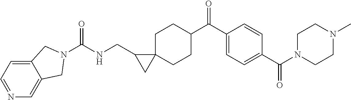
N1=CC=C2C(=C1)CN(C(NCC1CC13CCC(C(C1=CC=C(C(N4CCN(C)CC4)=O)C=C1)=O)CC3)=O)C2
